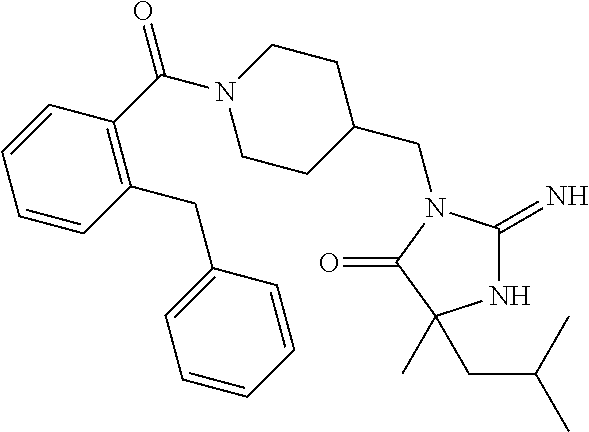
N1C(=N)N(CC2CCN(C(=O)C3=C(CC4=CC=CC=C4)C=CC=C3)CC2)C(=O)C1(CC(C)C)C
